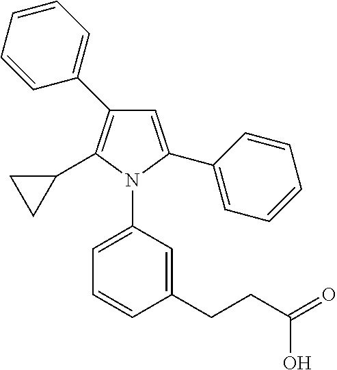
C1=C(C2=CC=CC=C2)N(C2=CC=CC(CCC(=O)O)=C2)C(C2CC2)=C1C1=CC=CC=C1
